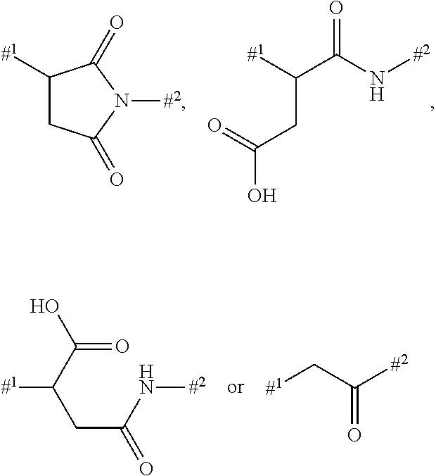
O=C(CC(C(N[#2])=O)[#1])O.C1([#1])CC(=O)N([#2])C1=O.[#1]C(C(O)=O)CC(=O)N[#2].[#1]CC([#2])=O
